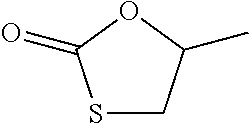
S1CC(C)OC1=O
